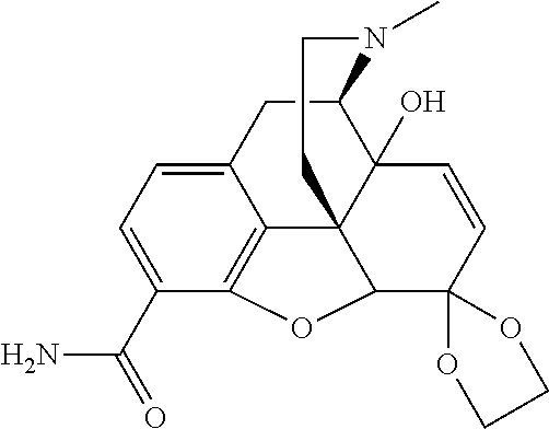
C12CC3=CC=C(C(=O)N)C4=C3C3(C1(O)C=CC1(C3O4)OCCO1)CCN2C
